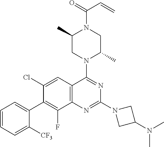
C1=CC=C([CF3])C(C2=C(F)C3=C(C=C2Cl)C(N2C(C)CN(C(=O)C=C)C(C)C2)=NC(N2CC(N(C)C)C2)=N3)=C1
